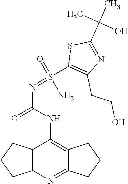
C12=C(N=C3C(=C1NC(N=S(C1=C(CCO)N=C(C(C)(C)O)S1)(N)=O)=O)CCC3)CCC2
